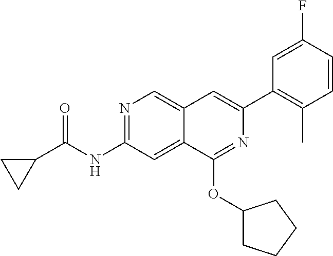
N1=C(NC(C2CC2)=O)C=C2C(=C1)C=C(C1=C(C)C=CC(F)=C1)N=C2OC1CCCC1
